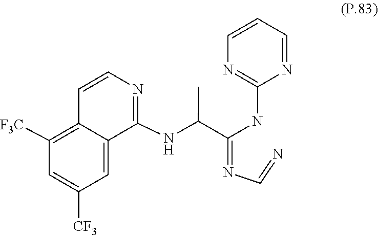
N(C=N)=C(C(NC1=NC=CC2=C([F3C])C=C([CF3])C=C21)C)NC1=NC=CC=N1
